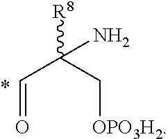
O=CC(C[OPO3H2])([R8])N
